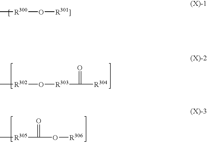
C[R300]O[R301]].C[R302]O[R303]C(=O)[R304].C[R305]C(=O)O[R306]
